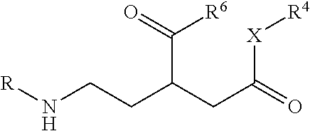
N(CCC(CC(=O)[X][R4])C([R6])=O)[R]
